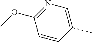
COC1=NC=C(C)C=C1
